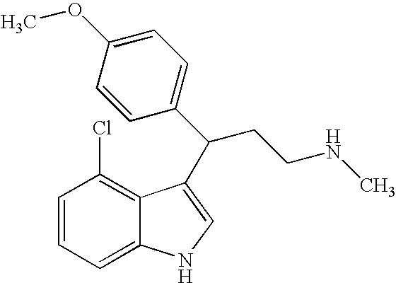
C1=CC=C2C(=C1Cl)C(C(C1=CC=C(OC)C=C1)CCNC)=CN2
